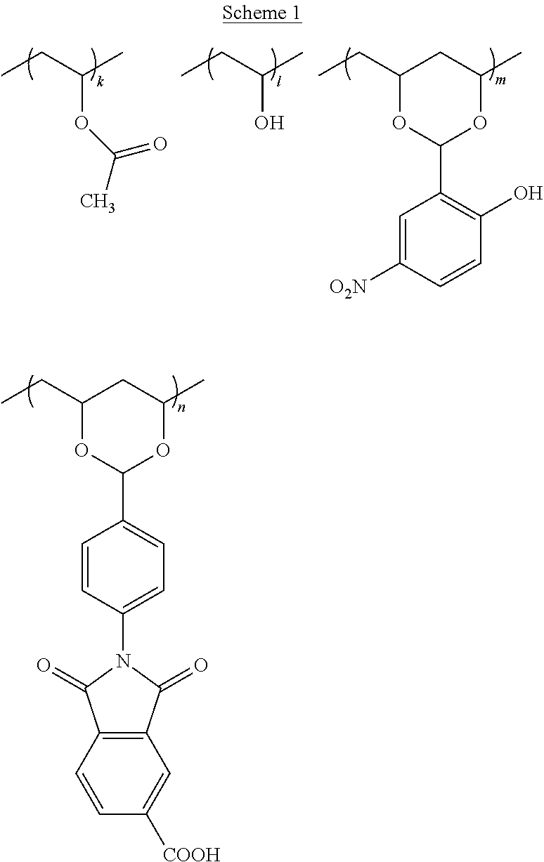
CCC1OC(C2=C(O)C=CC([O2N])=C2)OC(C)C1.CCC(C)OC(C)=O.CCC(C)O.CCC1OC(C2=CC=C(N3C(=O)C4=C(C=CC([COOH])=C4)C3=O)C=C2)OC(C)C1
